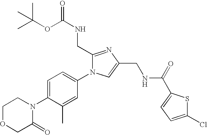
C1OCC(=O)N(C2=CC=C(N3C(CNC(OC(C)(C)C)=O)=NC(CNC(=O)C4=CC=C(Cl)S4)=C3)C=C2C)C1
